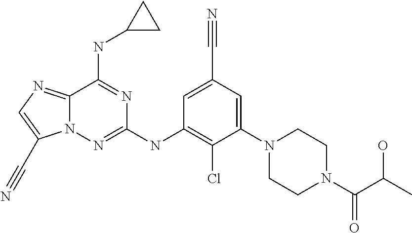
C1=C(C#N)C=C(N2CCN(C(C(C)O)=O)CC2)C(Cl)=C1NC1=NN2C(=NC=C2C#N)C(NC2CC2)=N1
